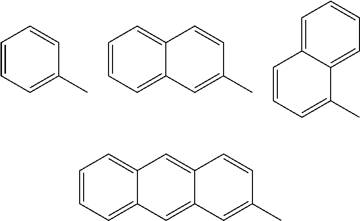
C1=C2C(=CC=C1)C(C)=CC=C2.C1=CC=C2C(=C1)C=CC(C)=C2.C1=CC=C(C)C=C1.C1=CC=C2C(=C1)C=C1C(=C2)C=C(C)C=C1
